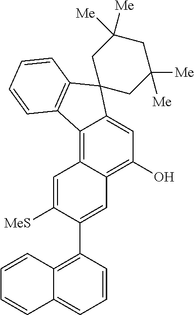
C12=C3C(=C(O)C=C1C1(C4=C2C=CC=C4)CC([Me])([Me])CC([Me])([Me])C1)C=C(C1=C2C(=CC=C1)C=CC=C2)C([MeS])=C3
